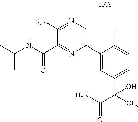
C1(C2=CN=C(N)C(C(NC(C)C)=O)=N2)=CC(C(C(=O)N)([CF3])O)=CC=C1C
